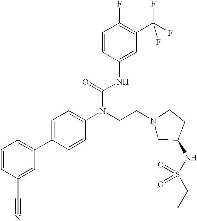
C1=CC(C#N)=CC(C2=CC=C(N(CCN3CC(NS(CC)(=O)=O)CC3)C(=O)NC3=CC(C(F)(F)F)=C(F)C=C3)C=C2)=C1
